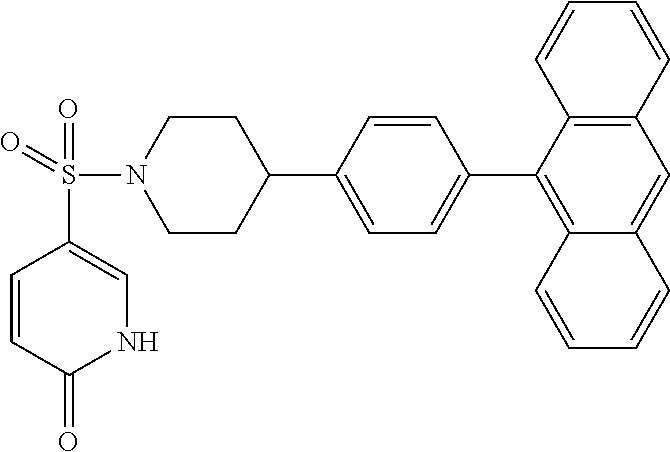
C1CN(S(=O)(=O)C2=CNC(=O)C=C2)CCC1C1=CC=C(C2=C3C(=CC4=C2C=CC=C4)C=CC=C3)C=C1
